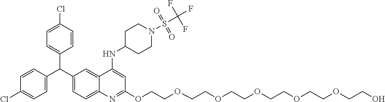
C1=C(Cl)C=CC(C(C2=CC=C3C(=C2)C(NC2CCN(S(C(F)(F)F)(=O)=O)CC2)=CC(OCCOCCOCCOCCOCCOCCO)=N3)C2=CC=C(Cl)C=C2)=C1
